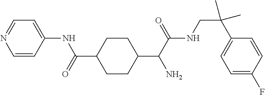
C1(C(C(NCC(C2=CC=C(F)C=C2)(C)C)=O)N)CCC(C(=O)NC2=CC=NC=C2)CC1
